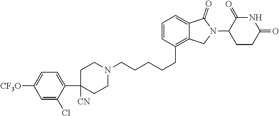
C1=CC(CCCCCN2CCC(C3=CC=C([CF3O])C=C3Cl)([CN])CC2)=C2C(=C1)C(=O)N(C1C(=O)NC(=O)CC1)C2
